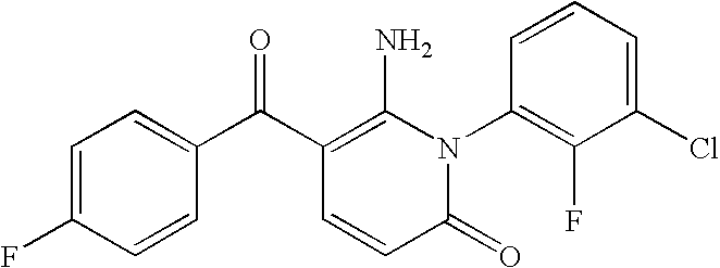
C1=C(F)C=CC(C(C2=C(N)N(C3=C(F)C(Cl)=CC=C3)C(=O)C=C2)=O)=C1
